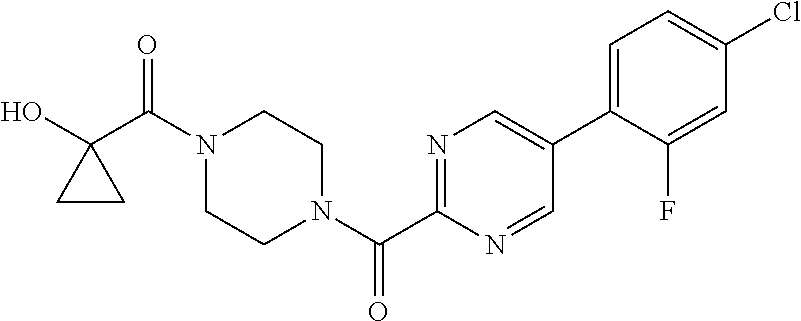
OC1(C(N2CCN(C(=O)C3=NC=C(C4=CC=C(Cl)C=C4F)C=N3)CC2)=O)CC1
